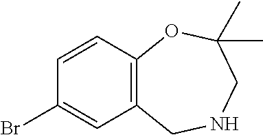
C12=C(C=CC(Br)=C1)OC(C)(C)CNC2
